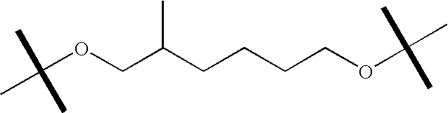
C(OCC(CCCCOC(C)(C)C)C)(C)(C)C
